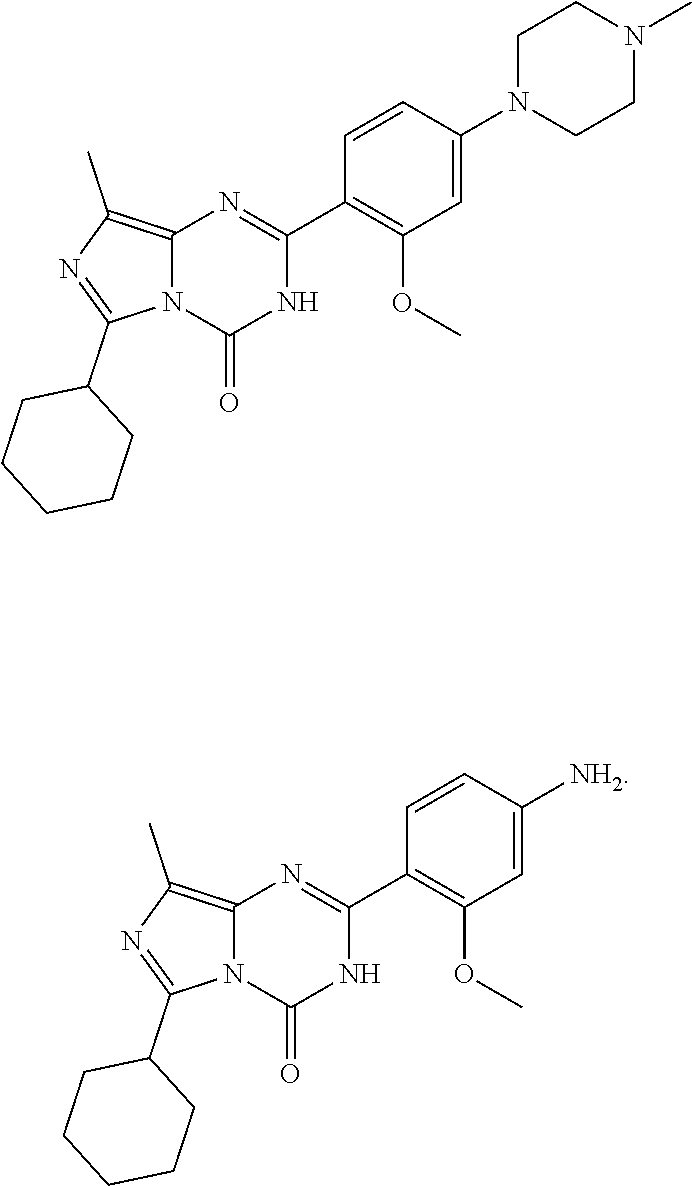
C12=C(C)N=C(C3CCCCC3)N1C(=O)NC(C1=C(OC)C=C(N3CCN(C)CC3)C=C1)=N2.C12=C(C)N=C(C3CCCCC3)N1C(=O)NC(C1=C(OC)C=C([NH2])C=C1)=N2
